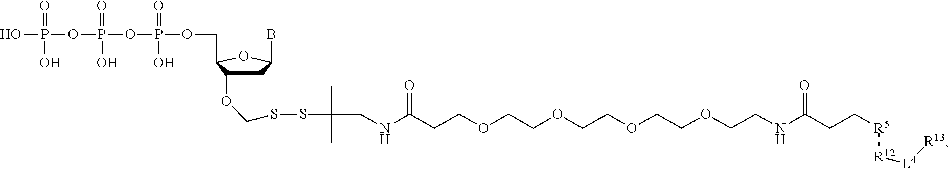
OP(OP(OP(=O)(O)OCC1C(OCSSC(CNC(CCOCCOCCOCCOCCNC(CC[R5][R12][L4][R13])=O)=O)(C)C)CC(B)O1)(=O)O)(=O)O
